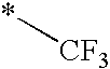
*[CF3]
